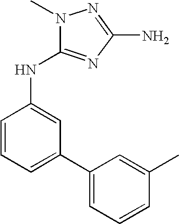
C1=CC=C(C2=CC=CC(C)=C2)C=C1NC1=NC(N)=NN1C
